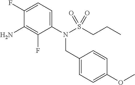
C1(N(S(CCC)(=O)=O)CC2=CC=C(OC)C=C2)=CC=C(F)C(N)=C1F
